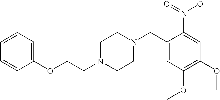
C1=CC=C(OCCN2CCN(CC3=CC(OC)=C(OC)C=C3N(O)=O)CC2)C=C1
